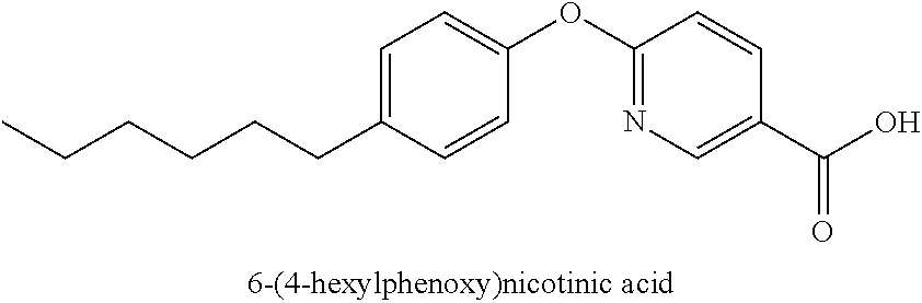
C1=C(CCCCCC)C=CC(OC2=NC=C(C(O)=O)C=C2)=C1
